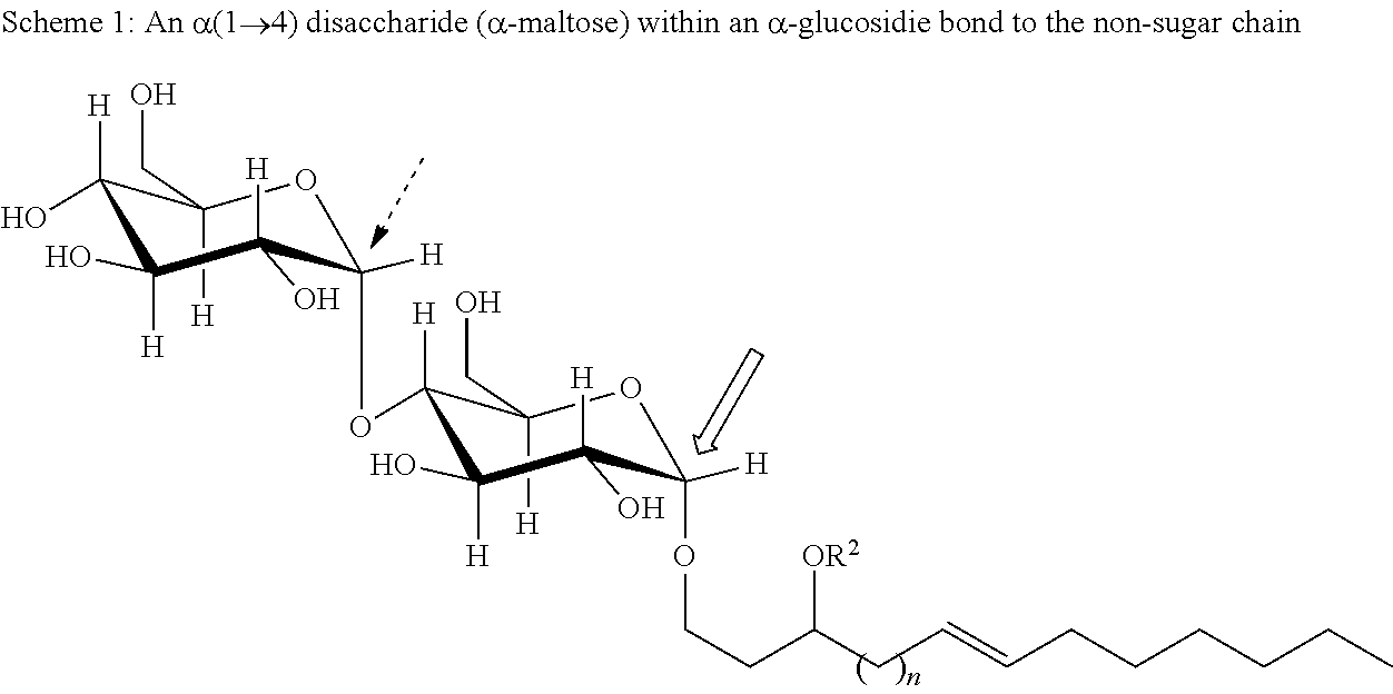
O1C(OCCC(CC=CCCCCCC)[OR2])([H])C([H])(O)C([H])(O)C([H])(OC2([H])OC([H])(CO)C([H])(O)C([H])(O)C2([H])O)C1([H])CO
